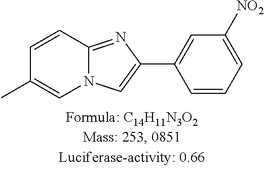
C1=CC2=NC(C3=CC([NO2])=CC=C3)=CN2C=C1C
